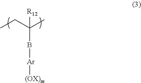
C(C(C)([R12])B[Ar][(OX)m])C
